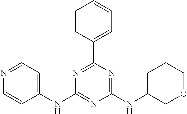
C1(NC2=CC=NC=C2)=NC(NC2COCCC2)=NC(C2=CC=CC=C2)=N1
